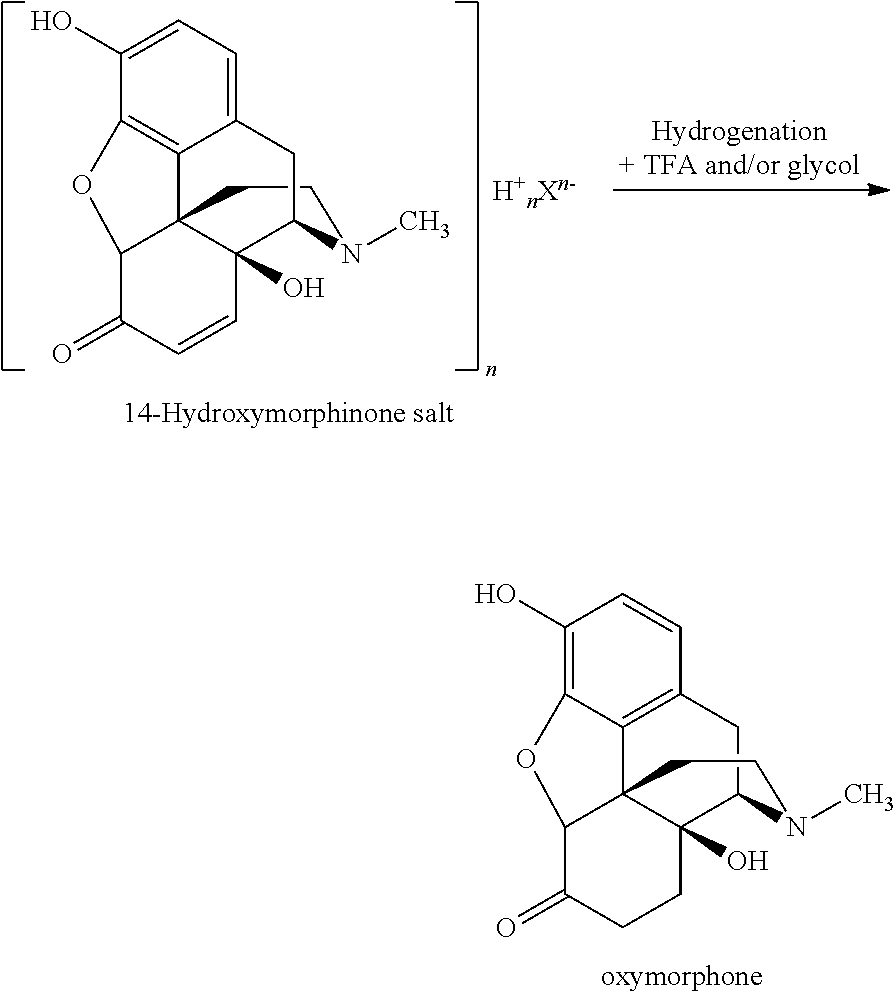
C1(O)=CC=C2C3=C1OC1C34C(O)(C=CC1=O)C(N(C)CC4)C2.C1(O)=C2C3=C(C=C1)CC1C4(O)C3(C(C(=O)CC4)O2)CCN1C
